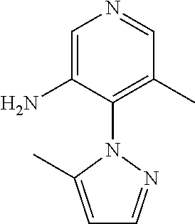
N1=CC(C)=C(N2C(C)=CC=N2)C(N)=C1
